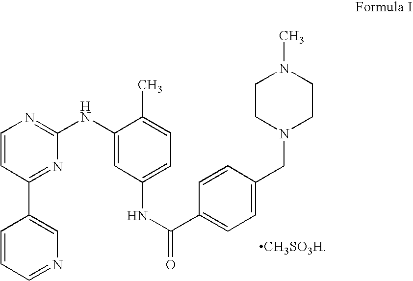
C1=CC(C2=CN=CC=C2)=NC(NC2=CC(NC(=O)C3=CC=C(CN4CCN(C)CC4)C=C3)=CC=C2C)=N1.[CH3SO3H]
